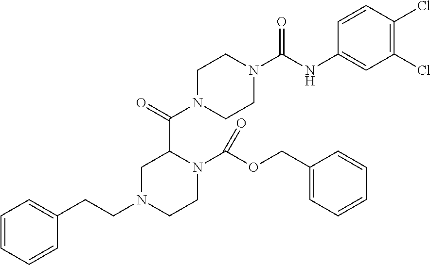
C1=CC(Cl)=C(Cl)C=C1NC(N1CCN(C(=O)C2CN(CCC3=CC=CC=C3)CCN2C(OCC2=CC=CC=C2)=O)CC1)=O
